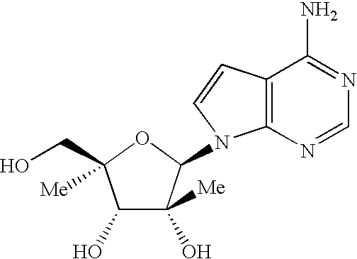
C1(O)C(O)([Me])C(N2C3=C(C=C2)C(N)=NC=N3)OC1(CO)[Me]
